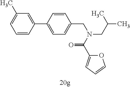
C1=CC(C2=CC=C(CN(CC(C)C)C(C3=CC=CO3)=O)C=C2)=CC(C)=C1
